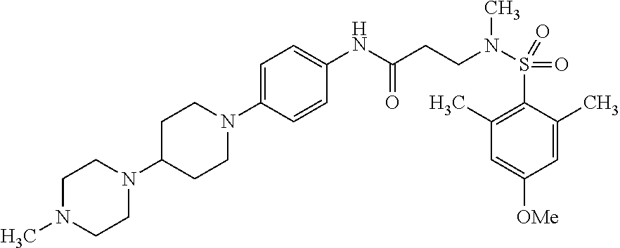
C1(NC(=O)CCN(C)S(=O)(=O)C2=C(C)C=C([OMe])C=C2C)=CC=C(N2CCC(N3CCN(C)CC3)CC2)C=C1
